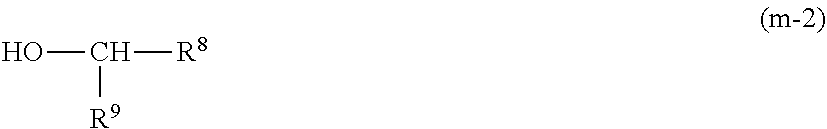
OC([R9])[R8]
